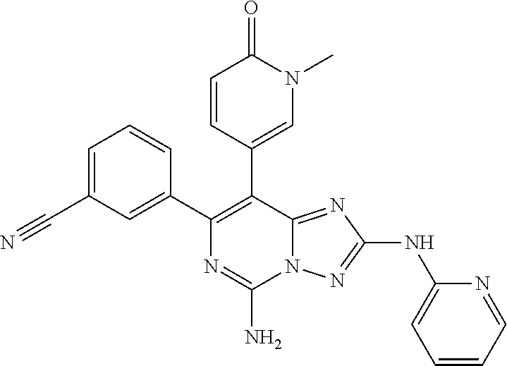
C1=C(C#N)C=C(C2=C(C3=CN(C)C(=O)C=C3)C3=NC(NC4=CC=CC=N4)=NN3C(N)=N2)C=C1
